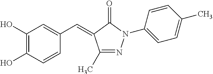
C1(O)=C(O)C=CC(C=C2C(C)=NN(C3=CC=C(C)C=C3)C2=O)=C1
